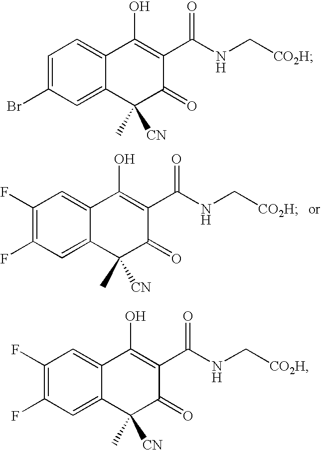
C1(F)=C(F)C=C2C(=C1)C(O)=C(C(NC[CO2H])=O)C(=O)C2(C)[CN].C1=C(Br)C=C2C(=C1)C(O)=C(C(NC[CO2H])=O)C(=O)C2(C)[CN].C1(F)=C(F)C=C2C(=C1)C(O)=C(C(NC[CO2H])=O)C(=O)C2(C)[CN]
